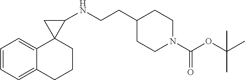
C1=CC=C2C(=C1)CCCC21C(NCCC2CCN(C(OC(C)(C)C)=O)CC2)C1
